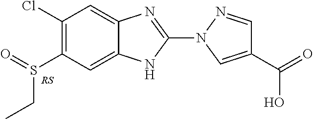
ClC1=C(S(CC)=O)C=C2C(=C1)N=C(N1C=C(C(=O)O)C=N1)N2
